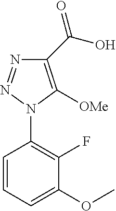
C1=CC=C(OC)C(F)=C1N1C([OMe])=C(C(=O)O)N=N1
